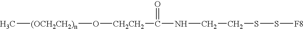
[CH2CH2](O[(OCH2CH2)n]C)C(NCCSS[F8])=O
